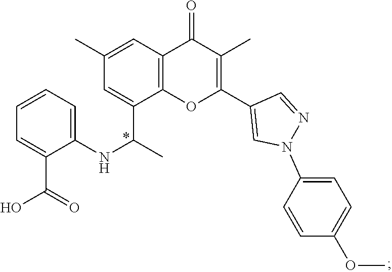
C12=C(C=C(C)C=C1C(C)NC1=CC=CC=C1C(=O)O)C(=O)C(C)=C(C1=CN(C3=CC=C(OC)C=C3)N=C1)O2
